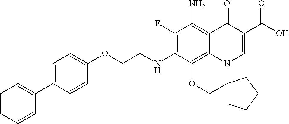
C1(F)=C(NCCOC2=CC=C(C3=CC=CC=C3)C=C2)C2=C3C(=C1N)C(=O)C(C(=O)O)=CN3C1(CO2)CCCC1
